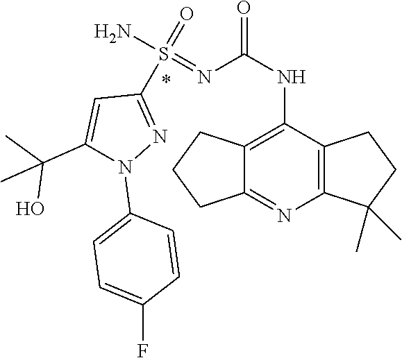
C12=C(C(NC(=O)N=S(N)(=O)C3=NN(C4=CC=C(F)C=C4)C(C(C)(O)C)=C3)=C3C(=N1)CCC3)CCC2(C)C
